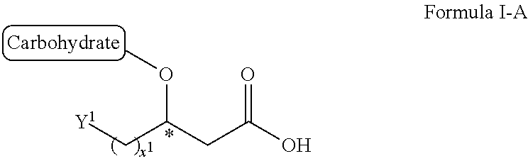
[Y1]CC(CC(O)=O)OC
